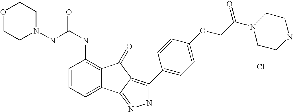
C(NC1=C2C(=CC=C1)C1=NNC(C3=CC=C(OCC(N4CCNCC4)=O)C=C3)=C1C2=O)(=O)NN1CCOCC1.Cl
